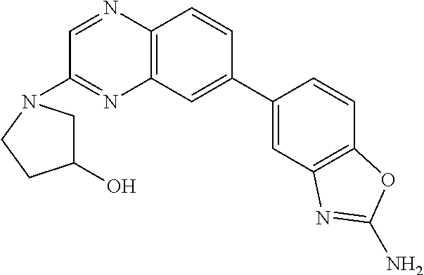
C12=C(C=C(C3=CC4=C(C=C3)OC(N)=N4)C=C1)N=C(N1CC(O)CC1)C=N2
